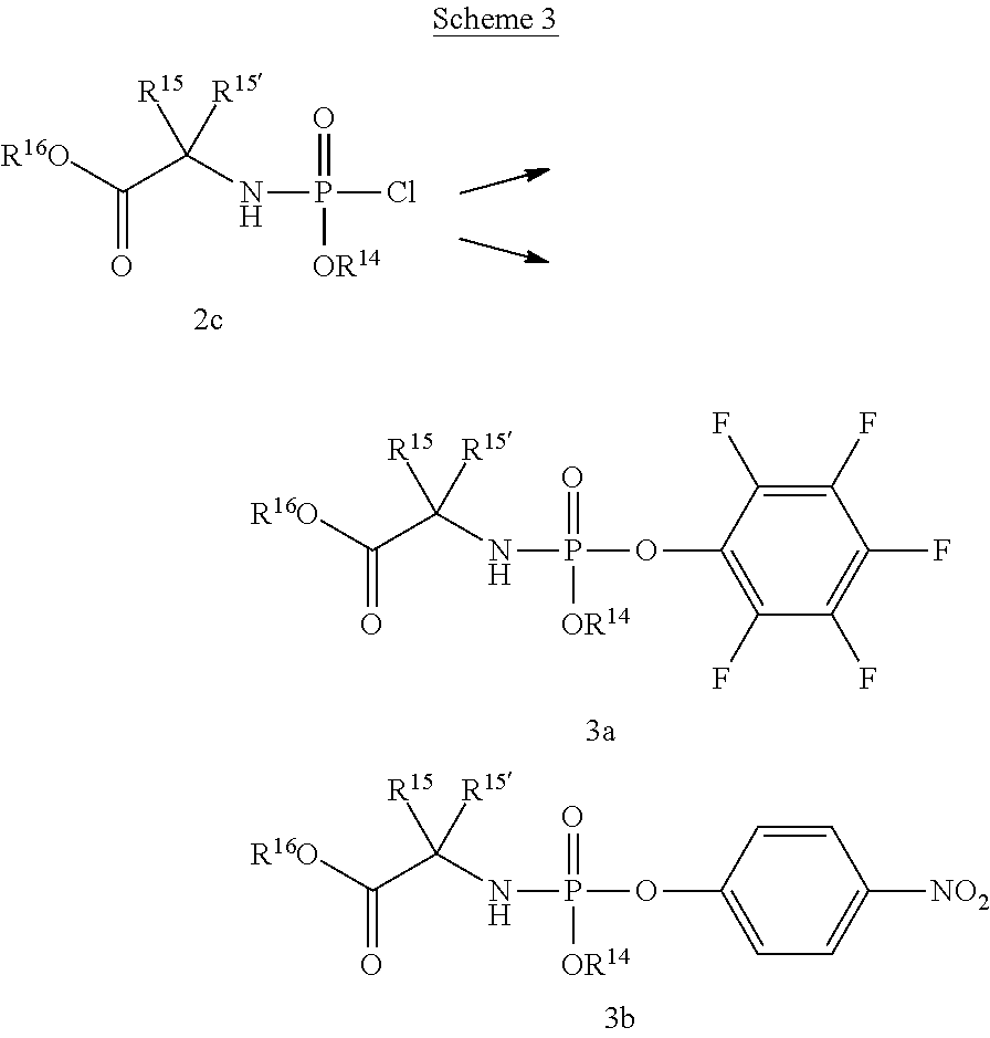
C(=O)(C(NP(=O)(Cl)[OR14])([R15])[R15])[R16O].C(=O)(C(NP(=O)(OC1=C(F)C(F)=C(F)C(F)=C1F)[OR14])([R15])[R15])[R16O].C(=O)(C(NP(=O)(OC1=CC=C([NO2])C=C1)[OR14])([R15])[R15])[R16O]
